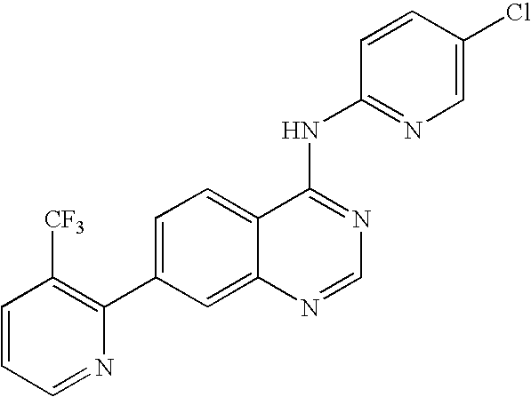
C1=CC=NC(C2=CC=C3C(=C2)N=CN=C3NC2=NC=C(Cl)C=C2)=C1[CF3]
